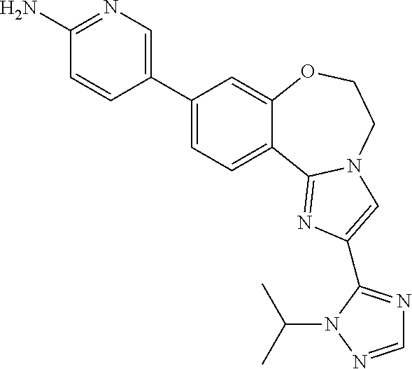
C1(C2=CN=C(N)C=C2)=CC=C2C(=C1)OCCN1C2=NC(C2=NC=NN2C(C)C)=C1
